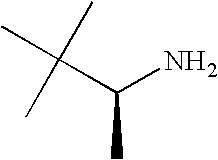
C(C(N)C)(C)(C)C
